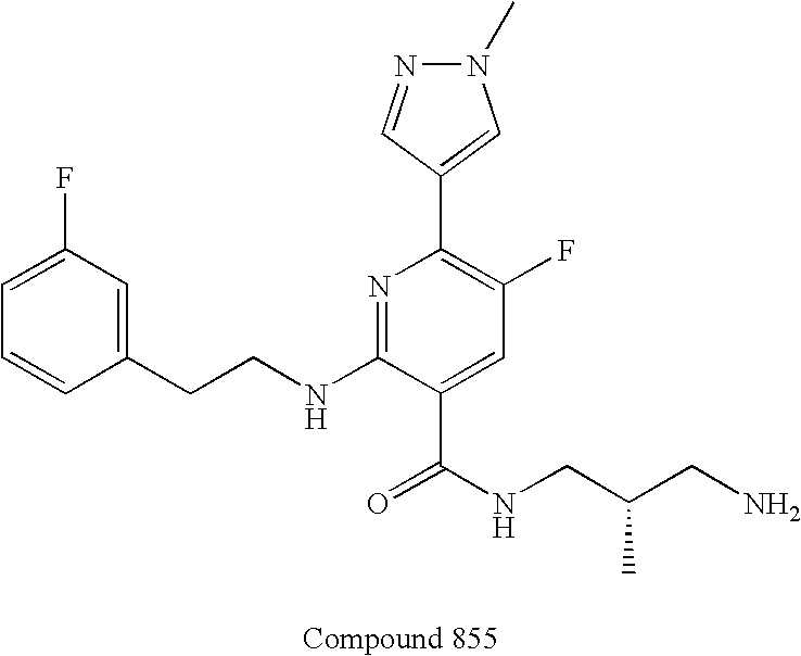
C1=CC(CCNC2=NC(C3=CN(C)N=C3)=C(F)C=C2C(NCC(C)CN)=O)=CC(F)=C1
